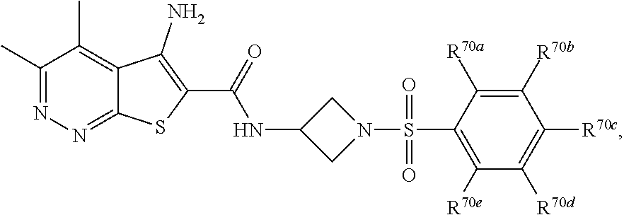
C1(C)=NN=C2C(=C1C)C(N)=C(C(NC1CN(S(C3=C([R70e])C([R70d])=C([R70c])C([R70b])=C3[R70a])(=O)=O)C1)=O)S2
